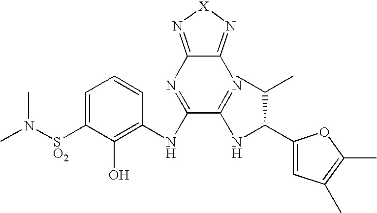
C1=C([SO2]N(C)C)C(O)=C(NC2=NC3=N[X]N=C3N=C2NC(C2=CC(C)=C(C)O2)C(C)C)C=C1
